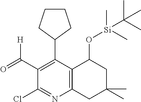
C1CCC(C2=C(C(=O)[H])C(Cl)=NC3=C2C(O[Si](C)(C)C(C)(C)C)CC(C)(C)C3)C1
